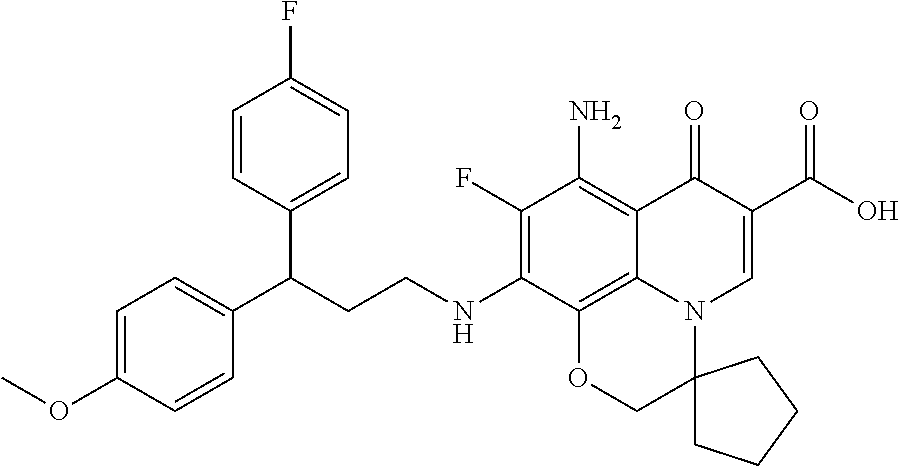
C1(F)=C(NCCC(C2=CC=C(OC)C=C2)C2=CC=C(F)C=C2)C2=C3C(=C1N)C(=O)C(C(=O)O)=CN3C1(CO2)CCCC1
